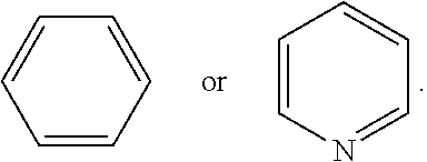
C1=CN=CC=C1.C1=CC=CC=C1
